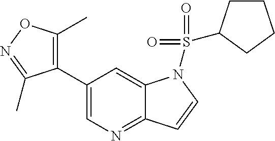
C1(C2=C(C)ON=C2C)=CN=C2C(=C1)N(S(=O)(=O)C1CCCC1)C=C2
